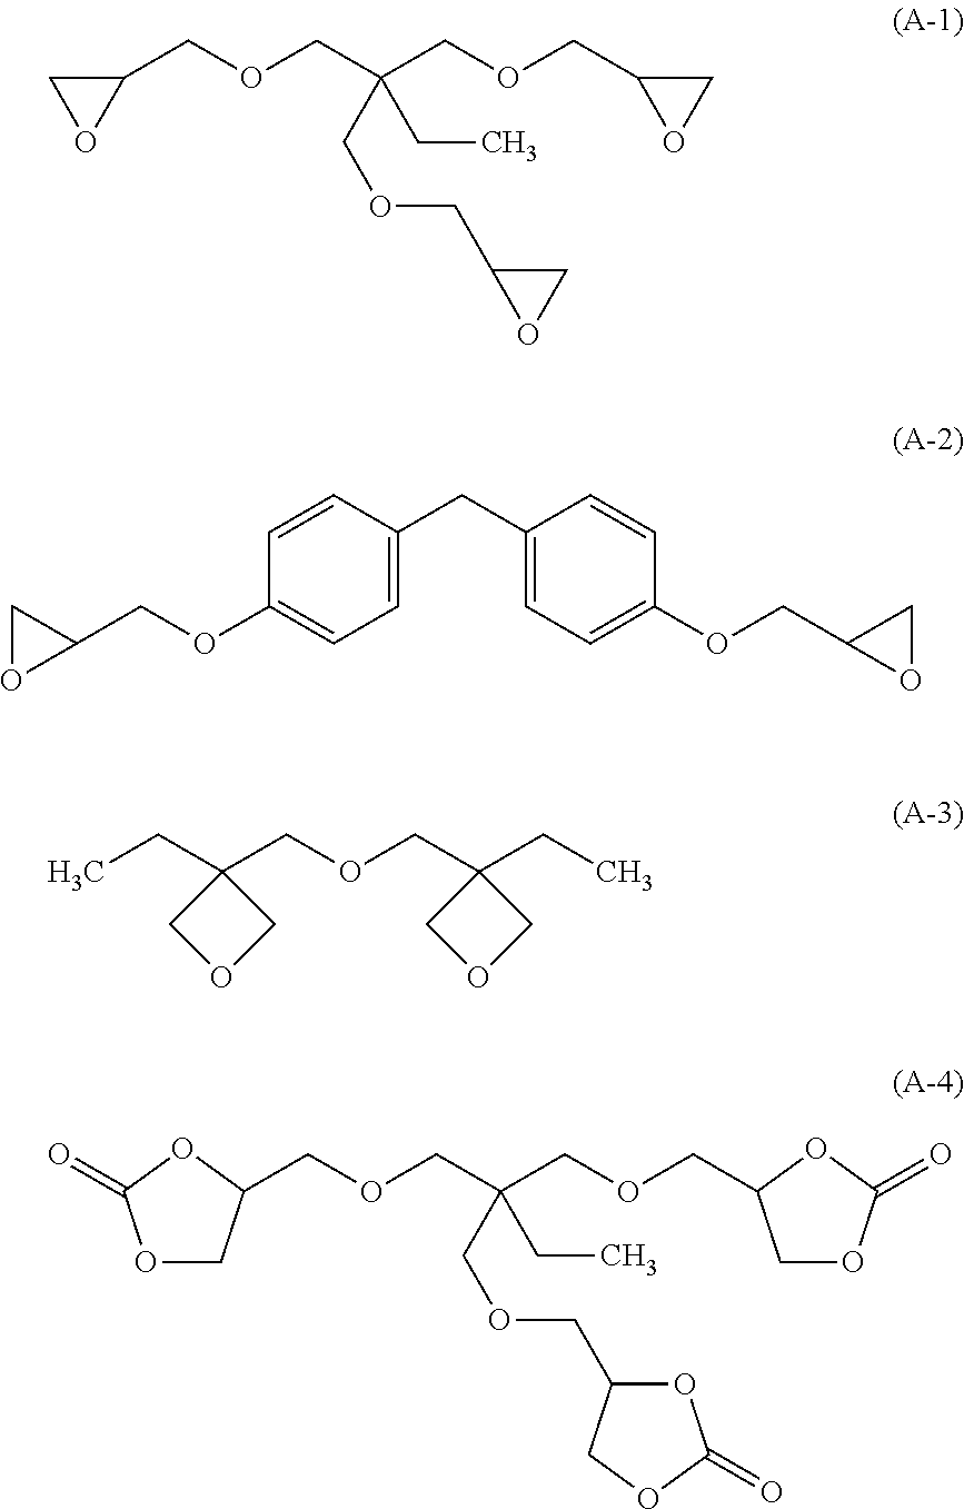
C(OCC(COCC1OC1)(CC)COCC1OC1)C1CO1.C1=CC(CC2=CC=C(OCC3OC3)C=C2)=CC=C1OCC1CO1.CCC1(COCC2(CC)COC2)COC1.C(OCC(COCC1COC(=O)O1)(CC)COCC1OC(=O)OC1)C1COC(=O)O1
